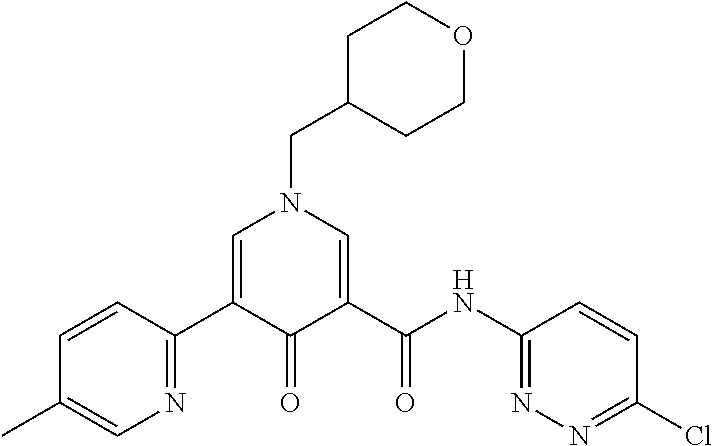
C1=CC(C2=CN(CC3CCOCC3)C=C(C(NC3=NN=C(Cl)C=C3)=O)C2=O)=NC=C1C
